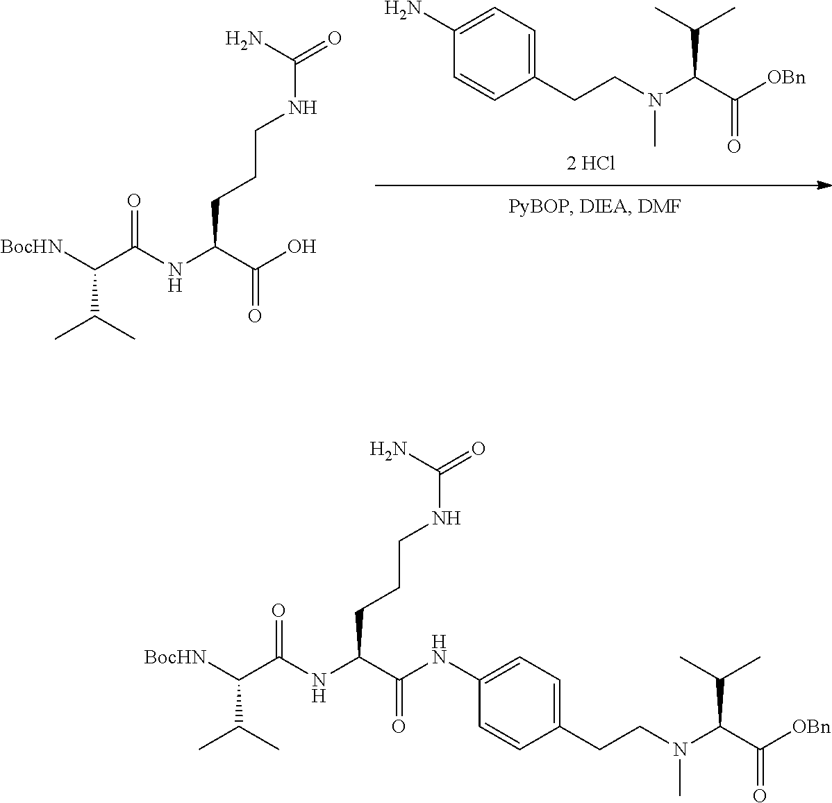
C1=CC(CCN(C)C(C(C)C)C([OBn])=O)=CC=C1N.[BocHN]C(C(NC(CCCNC(=O)N)C(O)=O)=O)C(C)C.[BocHN]C(C(NC(CCCNC(=O)N)C(=O)NC1=CC=C(CCN(C)C(C(C)C)C([OBn])=O)C=C1)=O)C(C)C
